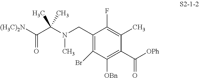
C(C(N(C)CC1=C(Br)C([OBn])=C(C(=O)[OPh])C(C)=C1F)(C)C)([(H3C)2N])=O
